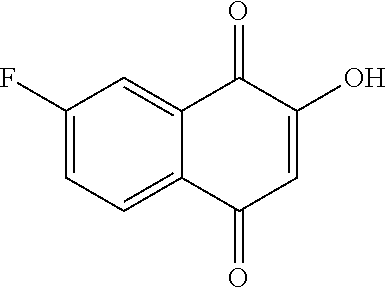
C1=C(F)C=C2C(=C1)C(=O)C=C(O)C2=O
